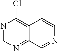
N1=CN=C2C(=C1Cl)C=CN=C2
